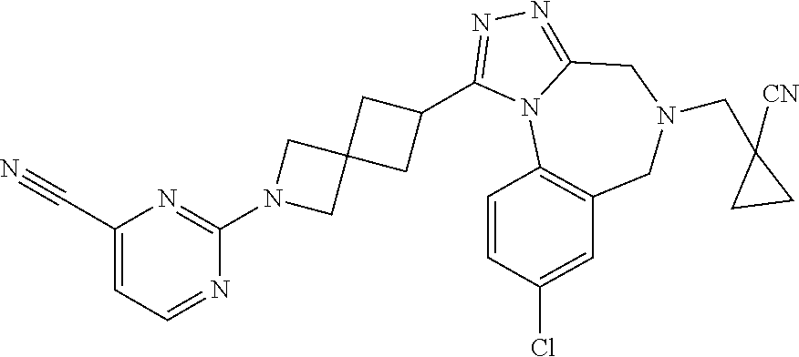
C1=C(C#N)N=C(N2CC3(C2)CC(C2=NN=C4N2C2=C(CN(CC5([CN])CC5)C4)C=C(Cl)C=C2)C3)N=C1
